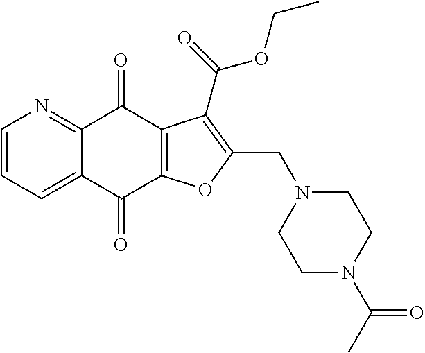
C1=CC=C2C(=N1)C(=O)C1=C(C2=O)OC(CN2CCN(C(C)=O)CC2)=C1C(=O)OCC
